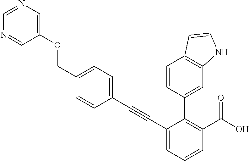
C1(C#CC2=CC=C(COC3=CN=CN=C3)C=C2)=CC=CC(C(O)=O)=C1C1=CC2=C(C=C1)C=CN2
